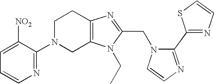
C1([NO2])=CC=CN=C1N1CC2=C(CC1)N=C(CN1C(C3=NC=CS3)=NC=C1)N2CC
